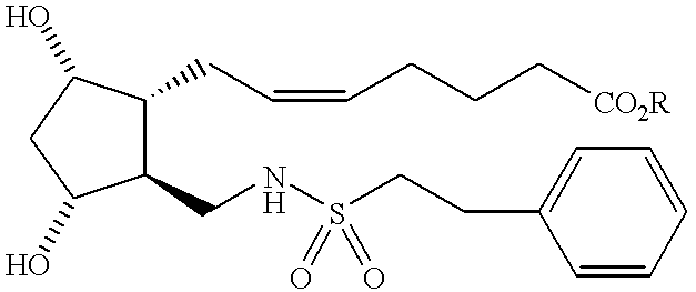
C1(CNS(CCC2=CC=CC=C2)(=O)=O)C(CC=CCCC[CO2R])C(O)CC1O
